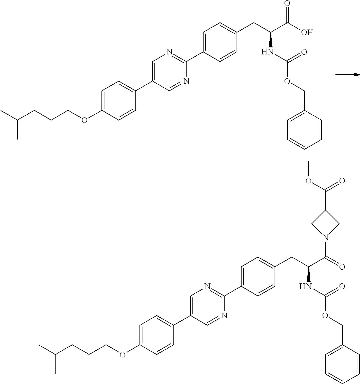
C1=C(C2=CC=C(OCCCC(C)C)C=C2)C=NC(C2=CC=C(CC(C(O)=O)NC(OCC3=CC=CC=C3)=O)C=C2)=N1.C1=C(C2=CC=C(OCCCC(C)C)C=C2)C=NC(C2=CC=C(CC(C(=O)N3CC(C(OC)=O)C3)NC(OCC3=CC=CC=C3)=O)C=C2)=N1
